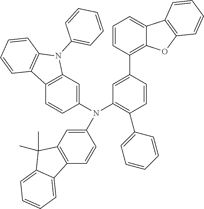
N(C1=C(C2=CC=CC=C2)C=CC(C2=C3C(=CC=C2)C2=C(O3)C=CC=C2)=C1)(C1=CC2=C(C=C1)C1=CC=CC=C1C2(C)C)C1=CC2=C(C=C1)C1=C(N2C2=CC=CC=C2)C=CC=C1
